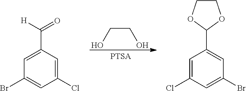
C(CO)O.C1(C([H])=O)=CC(Br)=CC(Cl)=C1.C1(C2OCCO2)=CC(Br)=CC(Cl)=C1
